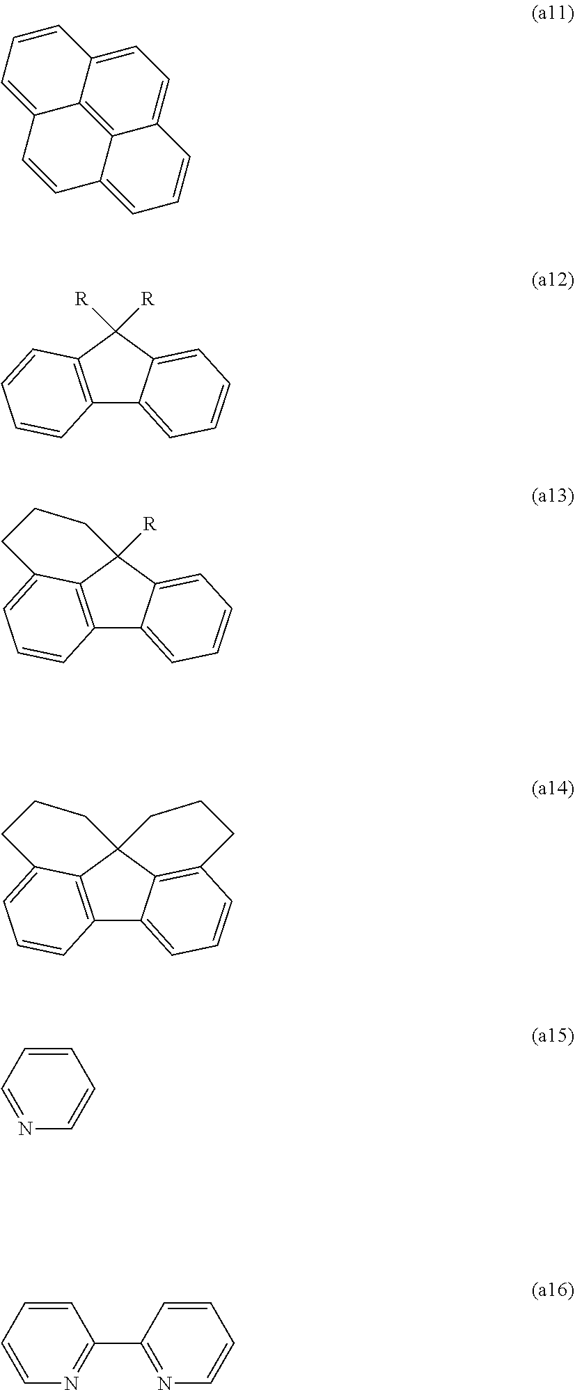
C12=C3C4(C5=C(C=CC=C15)CCC4)CCCC3=CC=C2.C1=NC=CC=C1.C1=CN=C(C2=NC=CC=C2)C=C1.C1=C2C3=C4C(=C1)C=CC=C4C=CC3=CC=C2.C12=C(C([R])([R])C3=CC=CC=C13)C=CC=C2.C12=C3C([R])(C4=CC=CC=C14)CCCC3=CC=C2
